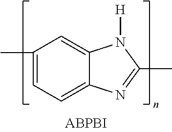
C1(C)=CC=C2C(=C1)N([H])C(C)=N2
